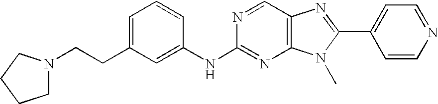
C1=C(CCN2CCCC2)C=C(NC2=NC3=C(C=N2)N=C(C2=CC=NC=C2)N3C)C=C1
